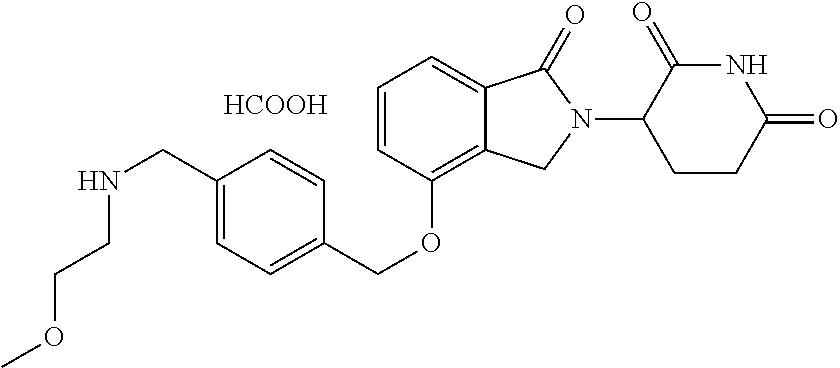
C(C1=CC=C(COC2=C3C(=CC=C2)C(=O)N(C2CCC(=O)NC2=O)C3)C=C1)NCCOC.[HCOOH]
